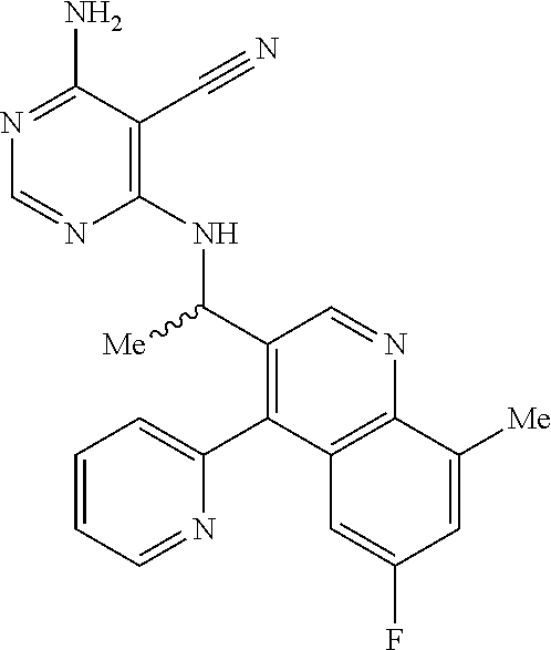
C1(NC([Me])C2=C(C3=CC=CC=N3)C3=C(N=C2)C([Me])=CC(F)=C3)=C(C#N)C(N)=NC=N1
